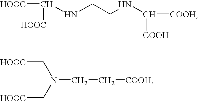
[HOOC]C(NCCNC([COOH])[COOH])[HOOC].[HOOC]CN(C[HOOC])CC[COOH]
